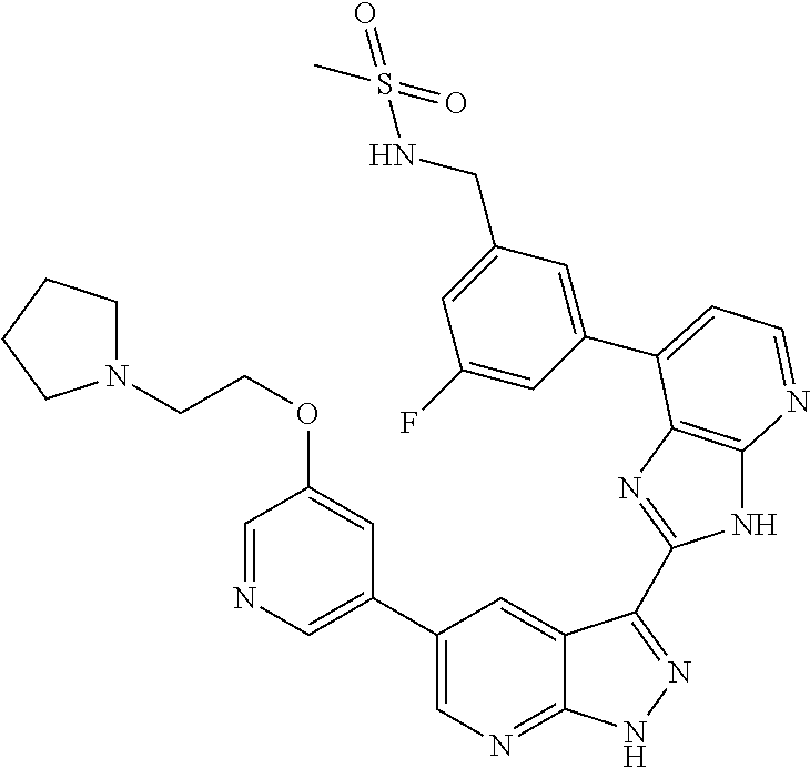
C1(C2=CN=CC(OCCN3CCCC3)=C2)=CN=C2C(=C1)C(C1=NC3=C(N1)N=CC=C3C1=CC(CNS(C)(=O)=O)=CC(F)=C1)=NN2
